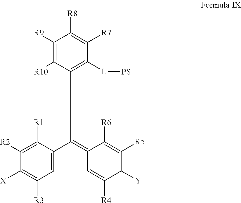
C1([R9])=C([R10])C(C(C2=CC([R3])=C([X])C([R2])=C2[R1])=C2C=C([R4])C([Y])C([R5])=C2[R6])=C([L][PS])C([R7])=C1[R8]
